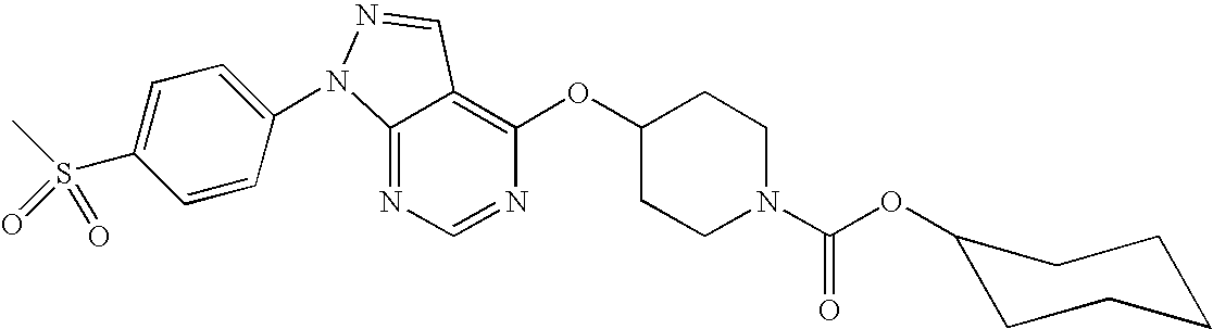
C12=NC=NC(OC3CCN(C(OC4CCCCC4)=O)CC3)=C1C=NN2C1=CC=C(S(C)(=O)=O)C=C1
